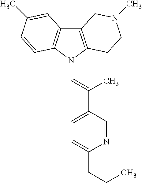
C12=C(N(C=C(C3=CC=C(CCC)N=C3)C)C3=C1C=C(C)C=C3)CCN(C)C2
